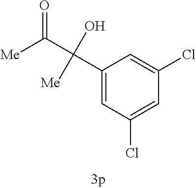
C1(C(C([Me])=O)(O)[Me])=CC(Cl)=CC(Cl)=C1
